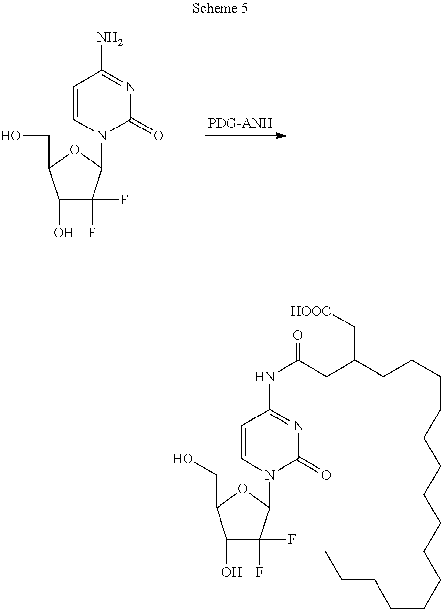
C1=CN(C2C(F)(F)C(O)C(CO)O2)C(=O)N=C1N.C1=CN(C2C(F)(F)C(O)C(CO)O2)C(=O)N=C1NC(=O)CC(CCCCCCCCCCCCCCC)C[HOOC]
